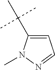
C(C)(C)(C)C1=CC=NN1C
